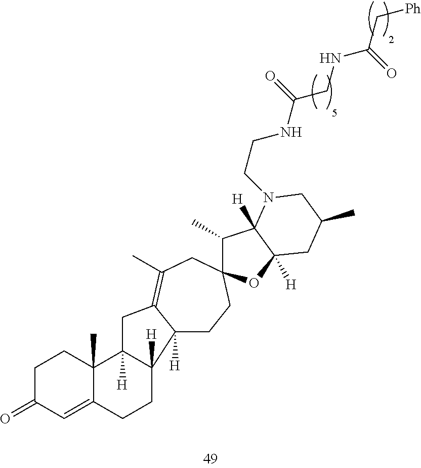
C1C(=O)C=C2C(C)(C1)C1([H])C([H])(CC2)C2([H])CCC3(CC(C)=C2C1)C(C)C1([H])C([H])(O3)CC(C)CN1CCNC(CNC(C[Ph])=O)=O
